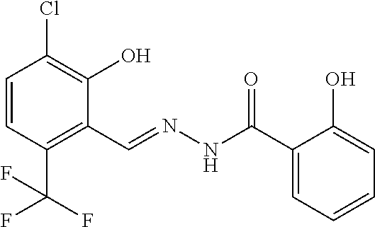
C1=CC(C(F)(F)F)=C(C=NNC(C2=CC=CC=C2O)=O)C(O)=C1Cl
